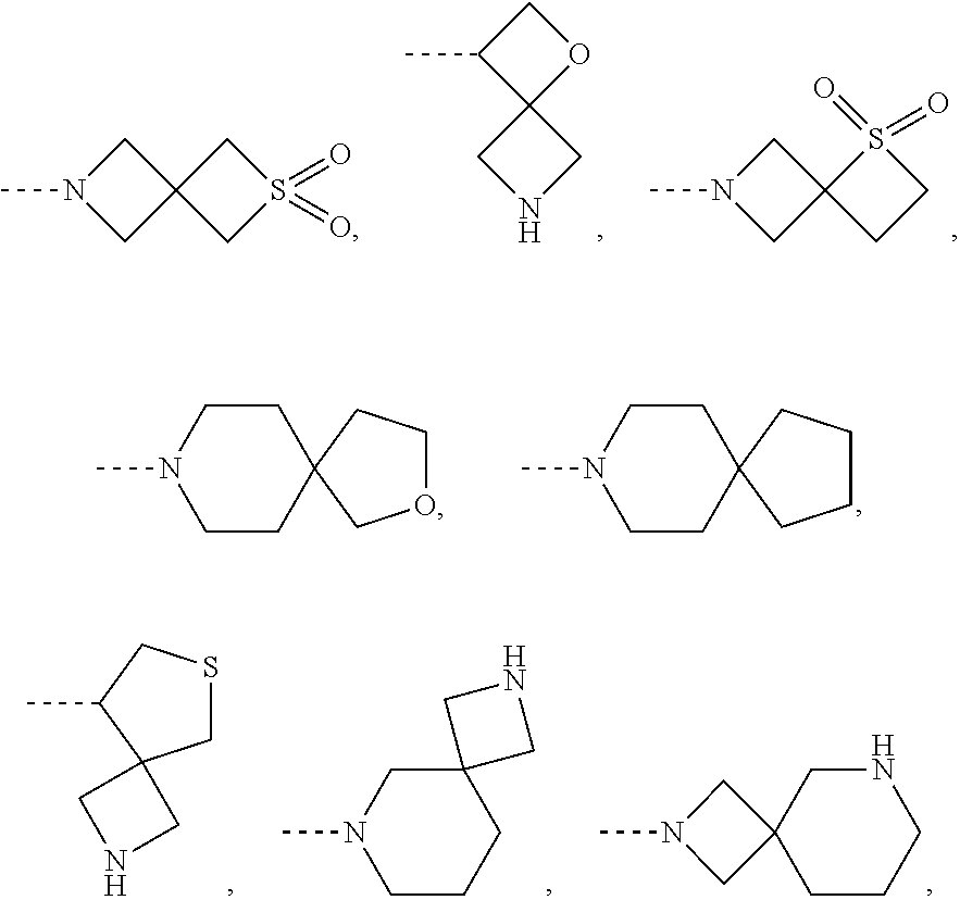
C1N(C)CCC2(C1)CCCC2.C1N(C)CCC2(C1)COCC2.N1(C)CC2(C1)CCCNC2.C1N(C)CCCC12CNC2.S1CC2(C(C)C1)CNC2.N1(C)CC2(C1)CCS2(=O)=O.C1C(C)C2(O1)CNC2.N1(C)CC2(C1)CS(=O)(=O)C2
